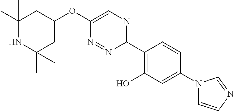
C1(C)(C)NC(C)(C)CC(OC2=CN=C(C3=C(O)C=C(N4C=CN=C4)C=C3)N=N2)C1
